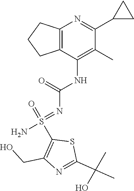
C1(C(C)(C)O)=NC(CO)=C(S(=NC(=O)NC2=C(C)C(C3CC3)=NC3=C2CCC3)(N)=O)S1
